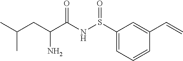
S(NC(C(CC(C)C)N)=O)(=O)C1=CC=CC(C=C)=C1
